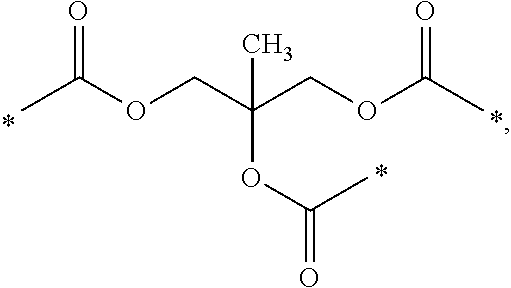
CC(OCC(COC(C)=O)(C)OC(=O)C)=O
